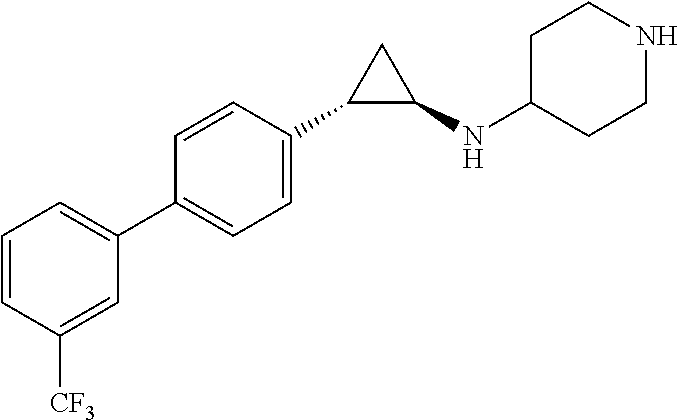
C1(C2=CC=C(C3=CC=CC([CF3])=C3)C=C2)C(NC2CCNCC2)C1
